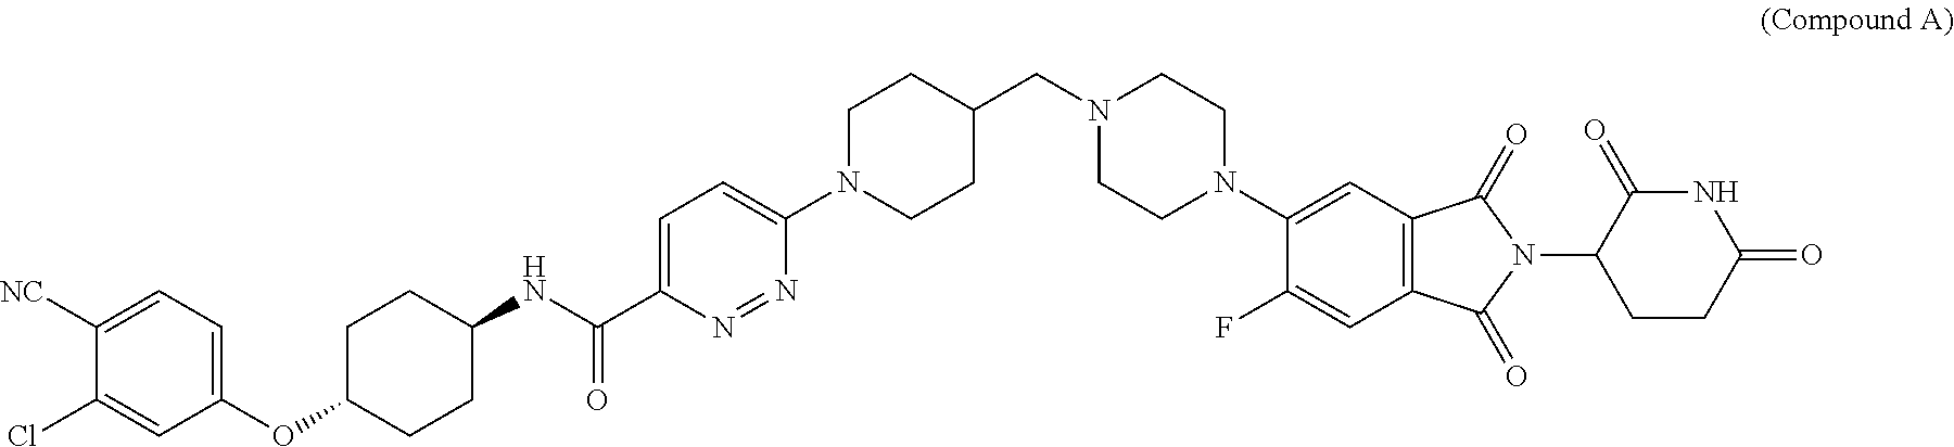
C1(OC2CCC(NC(C3=CC=C(N4CCC(CN5CCN(C6=CC7=C(C=C6F)C(=O)N(C6CCC(=O)NC6=O)C7=O)CC5)CC4)N=N3)=O)CC2)=CC=C([NC])C(Cl)=C1
